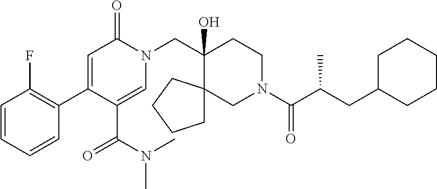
C1=CC=CC(C2=CC(=O)N(CC3(O)C4(CN(C(C(CC5CCCCC5)C)=O)CC3)CCCC4)C=C2C(N(C)C)=O)=C1F
